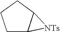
C1C2C(CC1)[NTs]2
